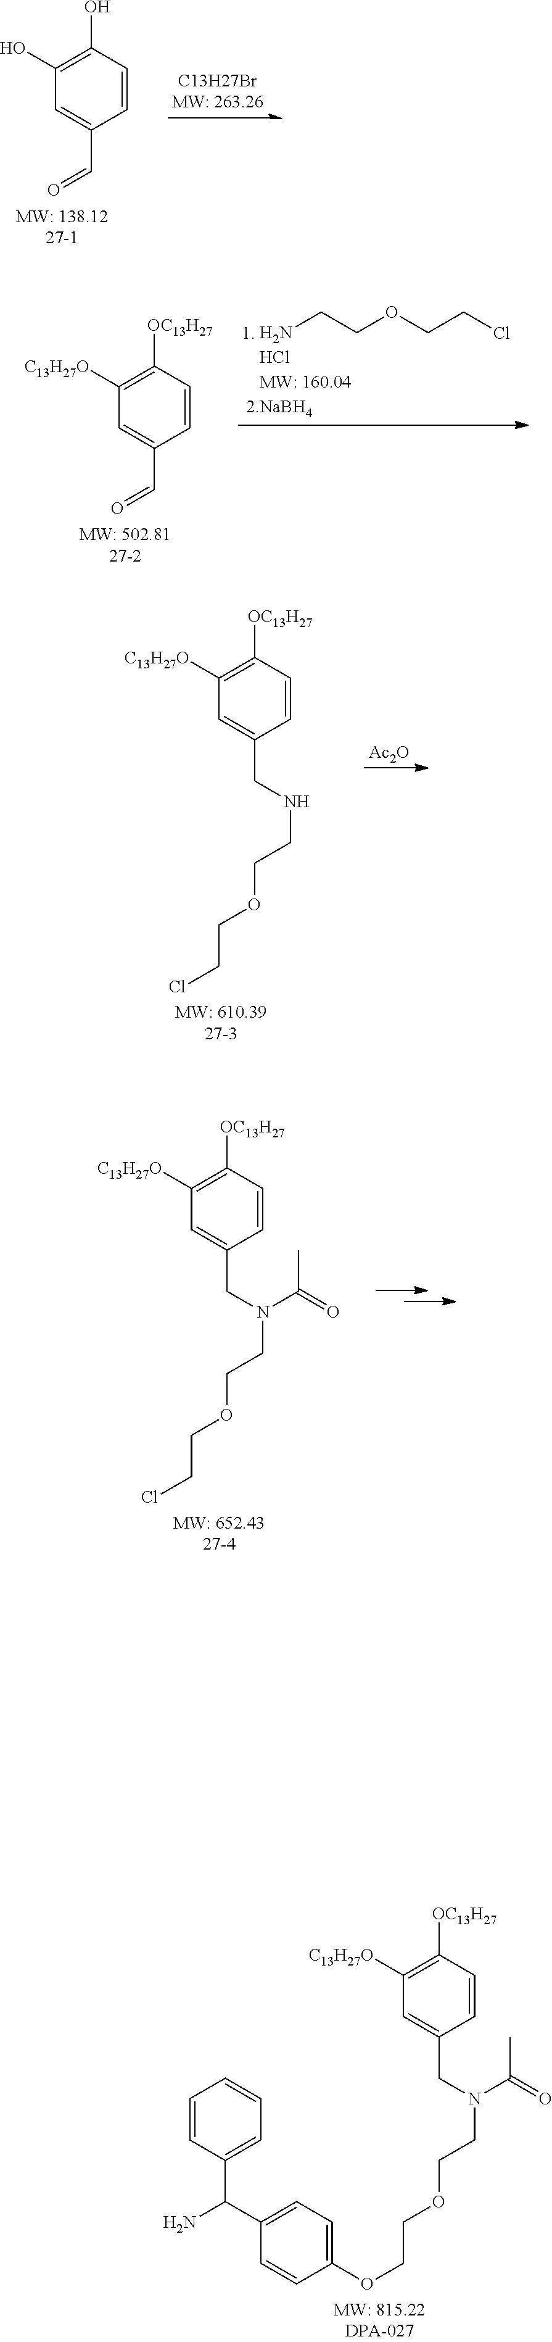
C1=CC([OC13H27])=C([C13H27O])C=C1CN(CCOCCOC1=CC=C(C(N)C2=CC=CC=C2)C=C1)C(=O)C.C1=CC([OC13H27])=C([C13H27O])C=C1C=O.NCCOCCCl.C1=CC([OC13H27])=C([C13H27O])C=C1CNCCOCCCl.[Ac2O].C1=CC([OC13H27])=C([C13H27O])C=C1CN(CCOCCCl)C(=O)C.C1=CC(O)=C(O)C=C1C=O
